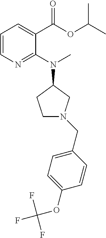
C1=C(CN2CCC(N(C)C3=NC=CC=C3C(=O)OC(C)C)C2)C=CC(OC(F)(F)F)=C1
